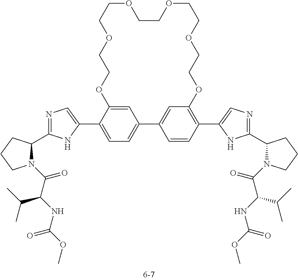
C1=C(C2=CN=C(C3N(C(C(C(C)C)NC(=O)OC)=O)CCC3)N2)C2=CC(=C1)C1=CC(=C(C3=CN=C(C4N(C(C(C(C)C)NC(=O)OC)=O)CCC4)N3)C=C1)OCCOCCOCCOCCOCCO2
